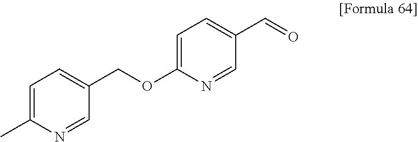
C1=C(OCC2=CC=C(C)N=C2)N=CC(C=O)=C1
